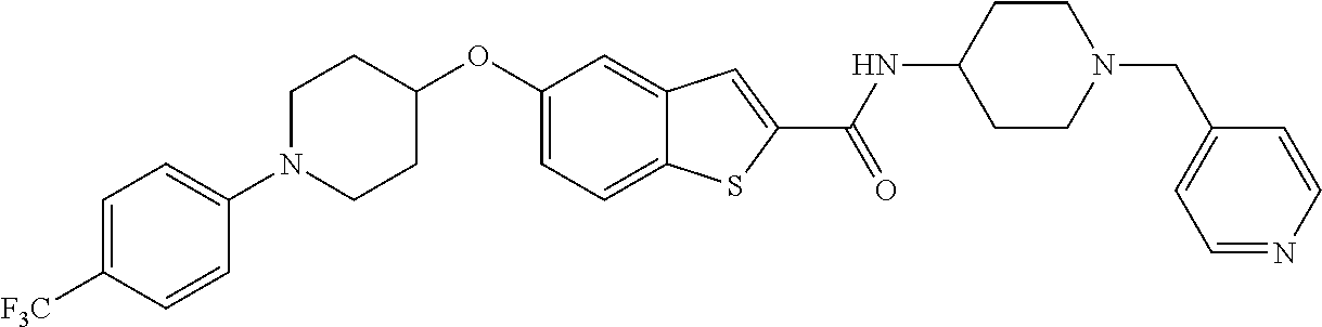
C1=C2C(=CC(OC3CCN(C4=CC=C([F3C])C=C4)CC3)=C1)C=C(C(=O)NC1CCN(CC3=CC=NC=C3)CC1)S2
